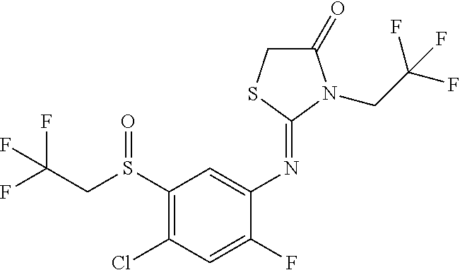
FC(CS(C1=C(Cl)C=C(F)C(N=C2SCC(=O)N2CC(F)(F)F)=C1)=O)(F)F
